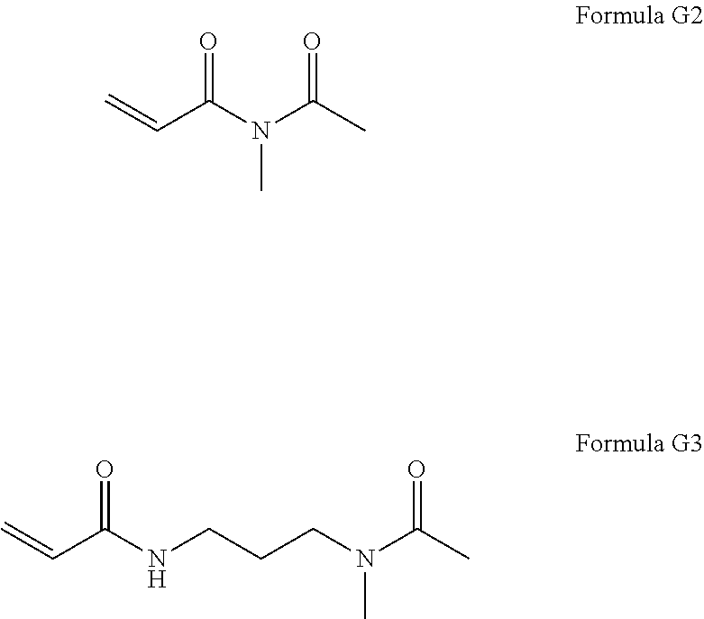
O=C(N(C(C)=O)C)C=C.O=C(NCCCN(C(C)=O)C)C=C
